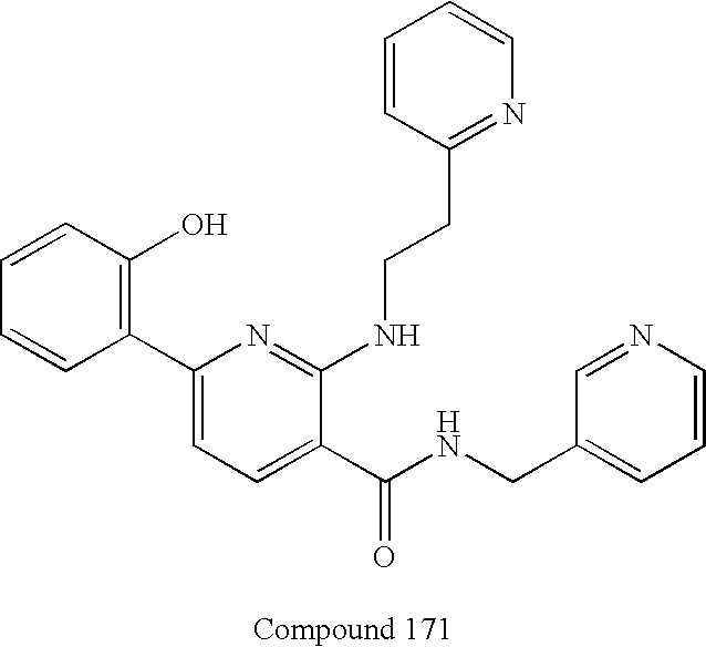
C1(C2=C(O)C=CC=C2)=CC=C(C(NCC2=CC=CN=C2)=O)C(NCCC2=NC=CC=C2)=N1
